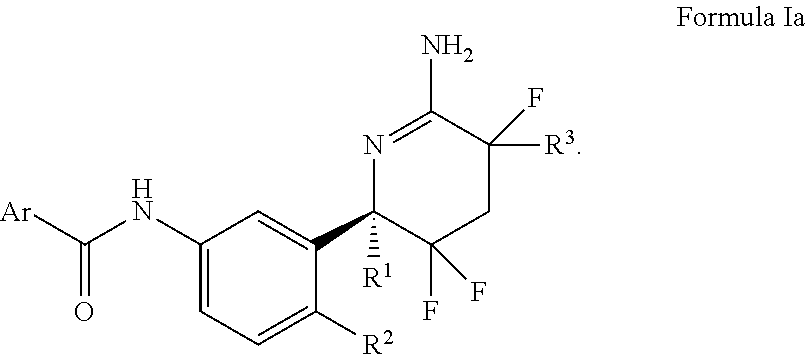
[Ar]C(NC1=CC=C([R2])C(C2([R1])C(F)(F)CC(F)([R3])C(N)=N2)=C1)=O
